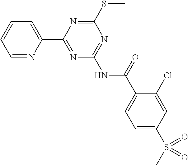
C1=NC(C2=NC(NC(C3=CC=C(S(C)(=O)=O)C=C3Cl)=O)=NC(SC)=N2)=CC=C1
